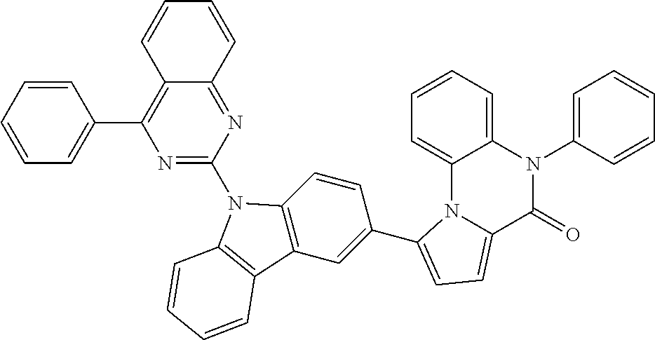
C1=CC=CC(C2=C3C(=NC(N4C5=C(C=C(C6=CC=C7N6C6=CC=CC=C6N(C6=CC=CC=C6)C7=O)C=C5)C5=C4C=CC=C5)=N2)C=CC=C3)=C1
